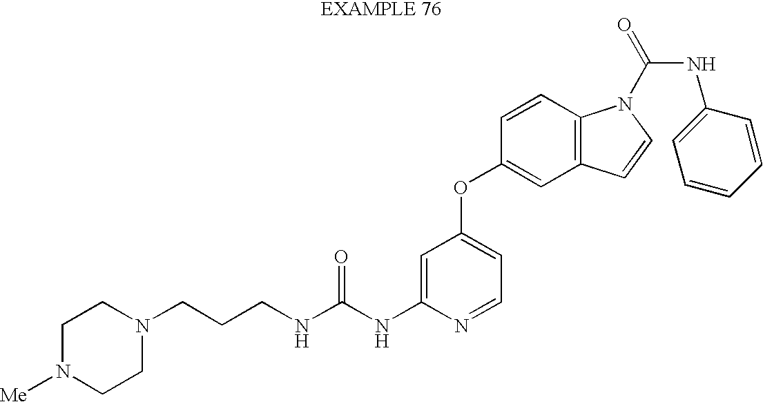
C(NC1=CC(OC2=CC3=C(C=C2)N(C(=O)NC2=CC=CC=C2)C=C3)=CC=N1)(=O)NCCCN1CCN([Me])CC1
